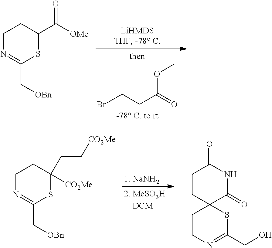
BrCCC(=O)OC.C1N=C(C[OBn])SC(C([OMe])=O)C1.C1N=C(C[OBn])SC(CC[CO2Me])([CO2Me])C1.C1CN=C(CO)SC12C(=O)NC(=O)CC2.[1. NaNH2]
